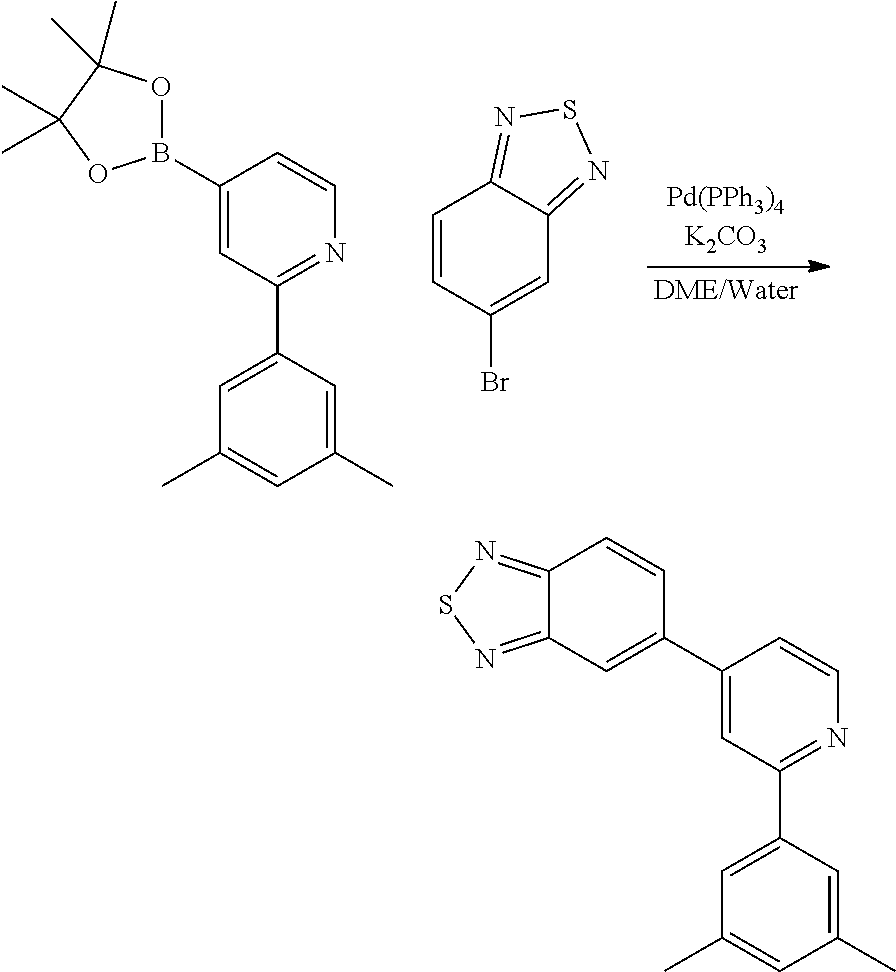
C1(B2OC(C)(C)C(C)(C)O2)=CC(C2=CC(C)=CC(C)=C2)=NC=C1.C1=CC(Br)=CC2=NSN=C12.C1(C2=CC3=NSN=C3C=C2)=CC(C2=CC(C)=CC(C)=C2)=NC=C1
